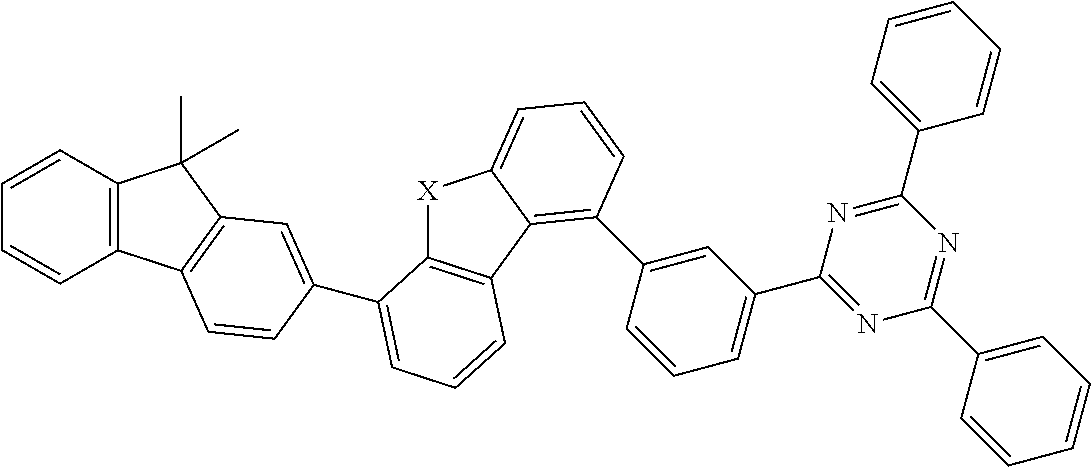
C1=CC=C(C2=NC(C3=CC=CC=C3)=NC(C3=CC=CC=C3)=N2)C=C1C1=C2C3=C([X]C2=CC=C1)C(C1=CC2=C(C4=C(C=CC=C4)C2(C)C)C=C1)=CC=C3
